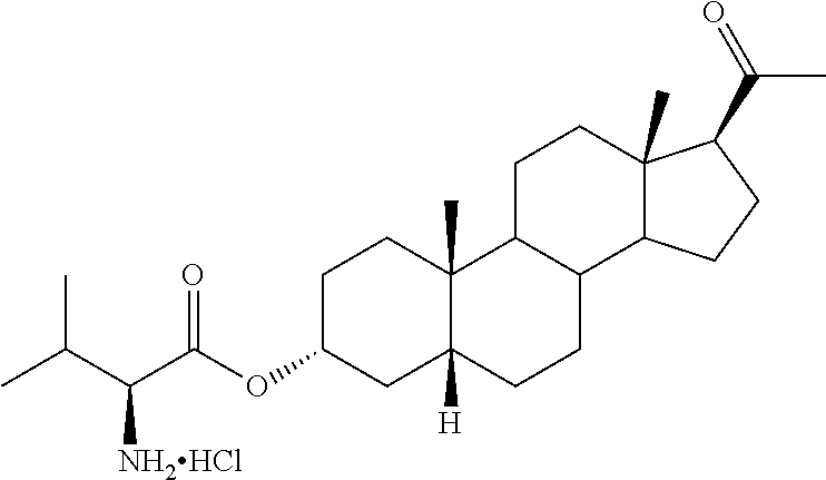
C1C(OC(C(C(C)C)[NH2HCl])=O)CC2([H])C(C)(C1)C1C(CC2)C2C(C)(CC1)C(C(C)=O)CC2
